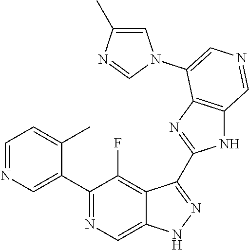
C1(C2=CN=CC=C2C)=NC=C2C(=C1F)C(C1=NC3=C(N1)C=NC=C3N1C=C(C)N=C1)=NN2
